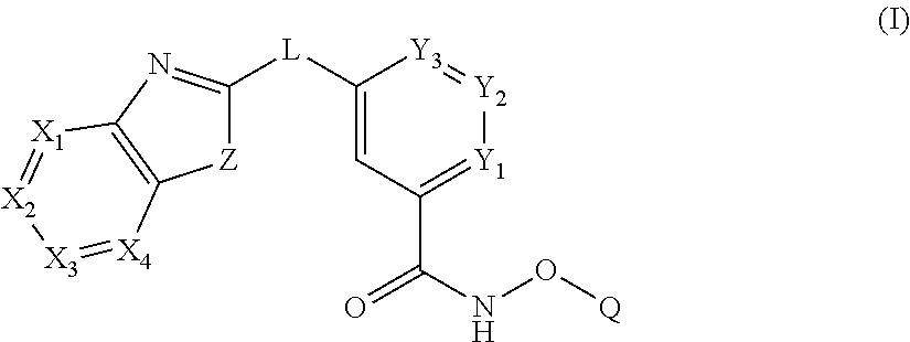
[Z]1C([L]C2=CC(C(NO[Q])=O)=[Y1][Y2]=[Y3]2)=NC2=C1[X4]=[X3][X2]=[X1]2
